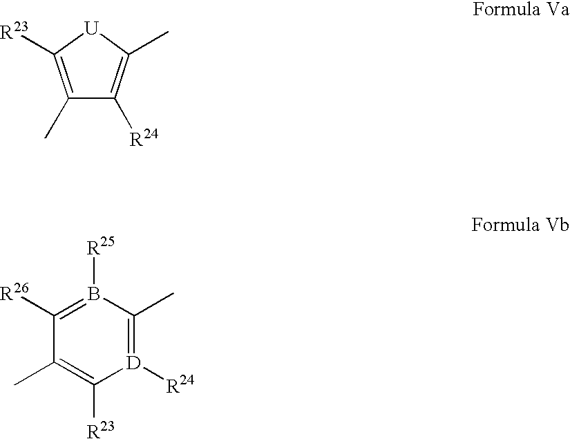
C1(C)=C([R23])[U]C(C)=C1[R24].[D]1([R24])=C(C)B([R25])=C([R26])C(C)=C1[R23]
